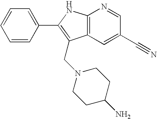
C1=CC(C2=C(CN3CCC(N)CC3)C3=C(N2)N=CC(C#N)=C3)=CC=C1
